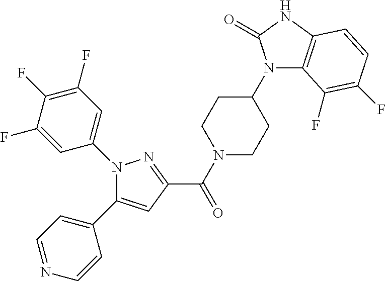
N1(C(C2=NN(C3=CC(F)=C(F)C(F)=C3)C(C3=CC=NC=C3)=C2)=O)CCC(N2C3=C(NC2=O)C=CC(F)=C3F)CC1
